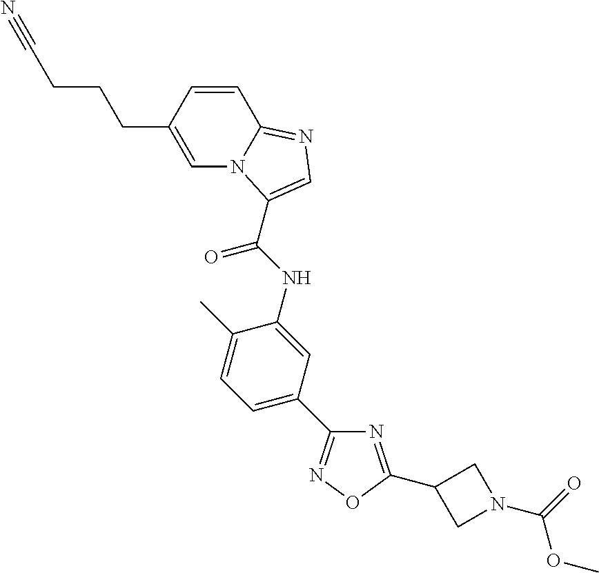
N1=C(C2CN(C(OC)=O)C2)ON=C1C1=CC=C(C)C(NC(=O)C2=CN=C3N2C=C(CCCC#N)C=C3)=C1
